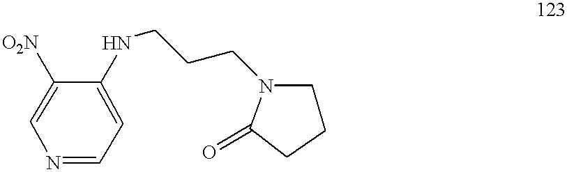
C1=C([O2N])C(NCCCN2C(=O)CCC2)=CC=N1
